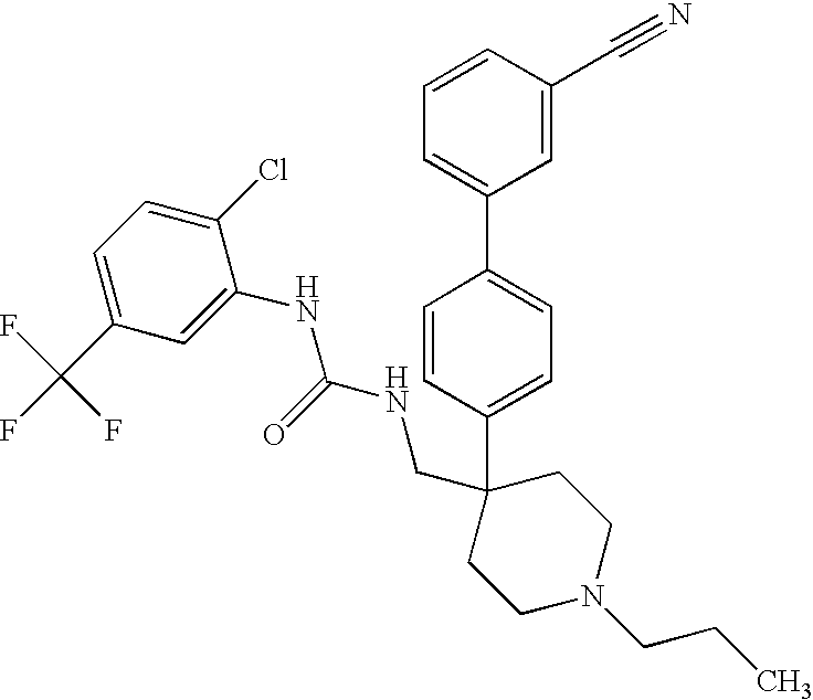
C1=C(C2(CNC(NC3=CC(C(F)(F)F)=CC=C3Cl)=O)CCN(CCC)CC2)C=CC(C2=CC=CC(C#N)=C2)=C1
